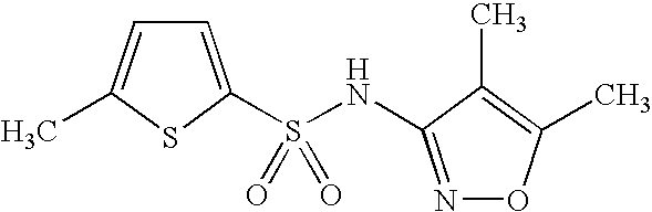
C1=C(S(=O)(=O)NC2=NOC(C)=C2C)SC(C)=C1
